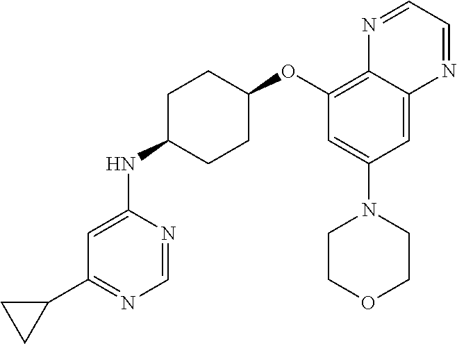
C1(C2=NC=NC(NC3CCC(OC4=C5C(=CC(N6CCOCC6)=C4)N=CC=N5)CC3)=C2)CC1
